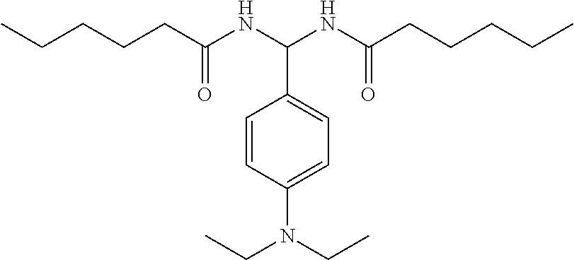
CCCCCC(NC(NC(CCCCC)=O)C1=CC=C(N(CC)CC)C=C1)=O
